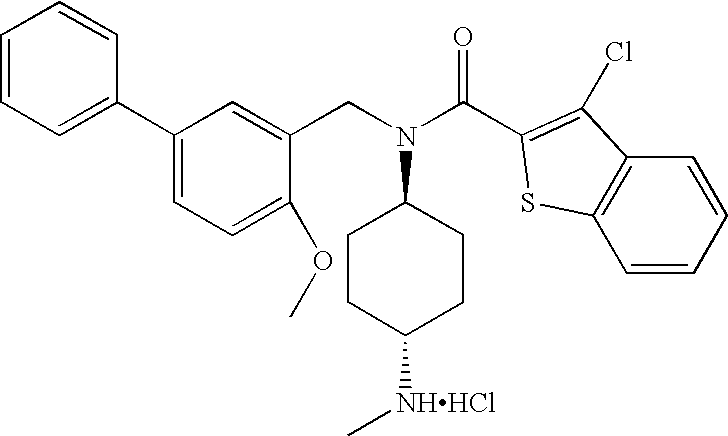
C1=CC=C(C2=CC=C(OC)C(CN(C3CCC([NHHCl]C)CC3)C(C3=C(Cl)C4=C(S3)C=CC=C4)=O)=C2)C=C1
